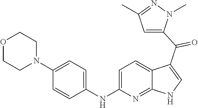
C1=C(NC2=CC=C(N3CCOCC3)C=C2)N=C2C(=C1)C(C(=O)C1=CC(C)=NN1C)=CN2
